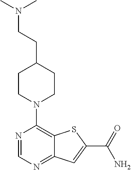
N1=CN=C2C(=C1N1CCC(CCN(C)C)CC1)SC(C(=O)N)=C2
